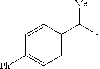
C1=C(C(F)[Me])C=CC([Ph])=C1
